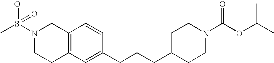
C12=C(C=C(CCCC3CCN(C(OC(C)C)=O)CC3)C=C1)CCN(S(C)(=O)=O)C2
